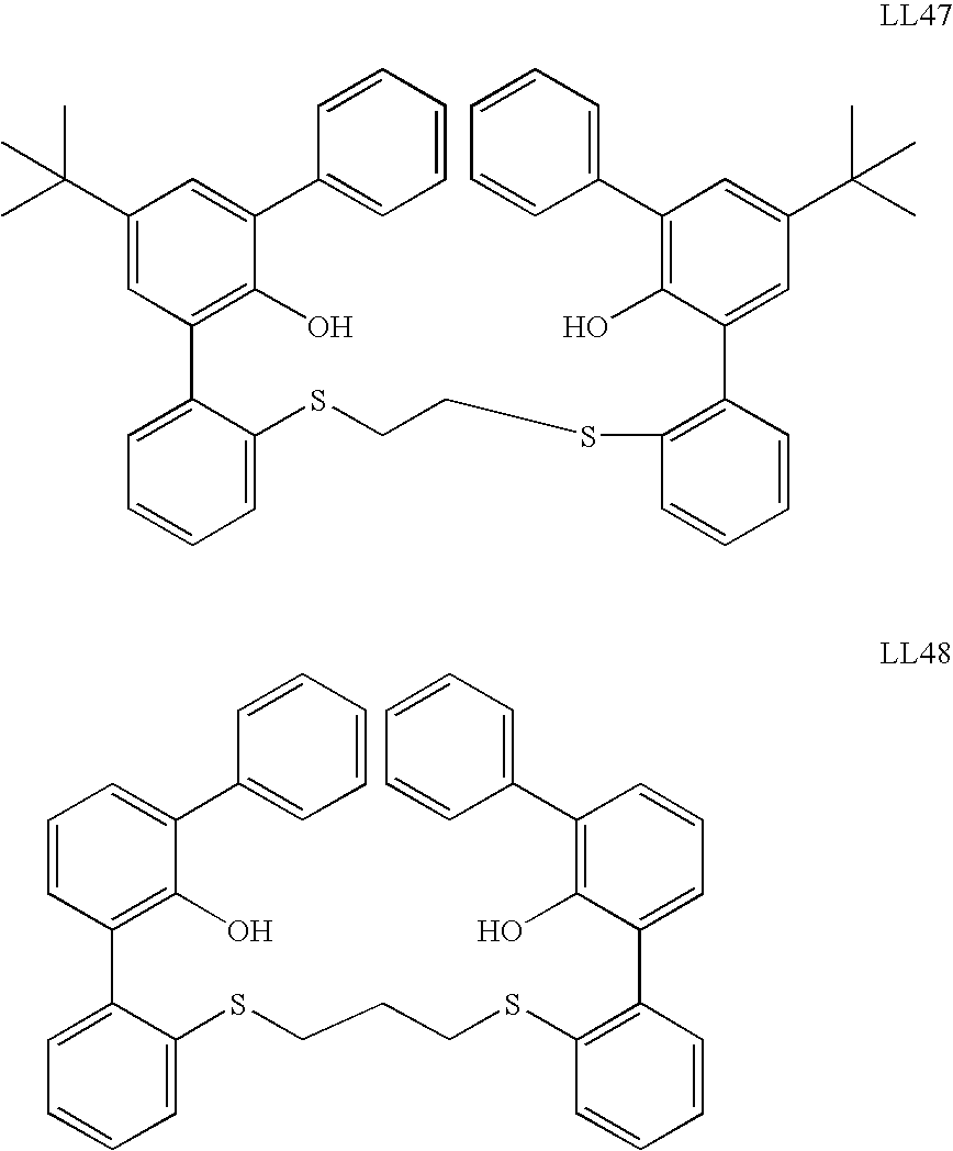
C1(C(C)(C)C)=CC(C2=CC=CC=C2SCCSC2=C(C3=CC(C(C)(C)C)=CC(C4=CC=CC=C4)=C3O)C=CC=C2)=C(O)C(C2=CC=CC=C2)=C1.C1=CC(C2=CC=CC=C2SCCCSC2=C(C3=CC=CC(C4=CC=CC=C4)=C3O)C=CC=C2)=C(O)C(C2=CC=CC=C2)=C1
